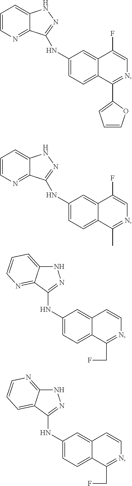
C1=CN=C2C(=C1)NN=C2NC1=CC=C2C(=C1)C(F)=CN=C2C1=CC=CO1.C1=CN=C2C(=C1)NN=C2NC1=CC=C2C(=C1)C(F)=CN=C2C.N1C2=CC=CN=C2C(NC2=CC=C3C(=C2)C=CN=C3CF)=N1.N1C2=NC=CC=C2C(NC2=CC=C3C(=C2)C=CN=C3CF)=N1
